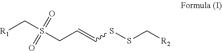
[R1]CS(=O)(=O)CC=CSSC[R2]
